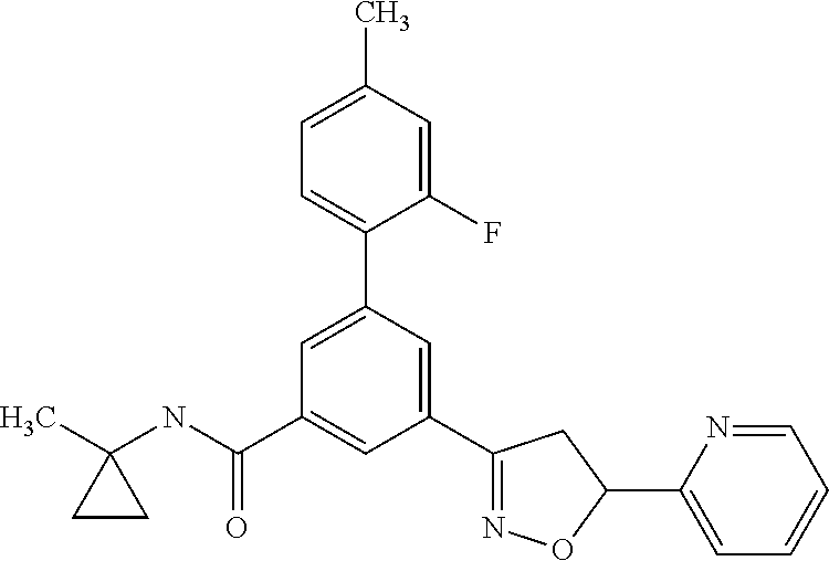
CC1(NC(C2=CC(C3=NOC(C4=CC=CC=N4)C3)=CC(C3=CC=C(C)C=C3F)=C2)=O)CC1
